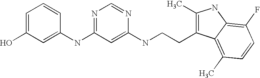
C1(NC2=NC=NC(NCCC3=C(C)NC4=C(F)C=CC(C)=C34)=C2)=CC(O)=CC=C1
